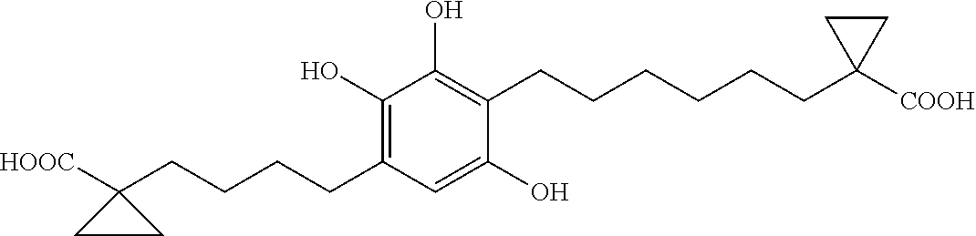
C1(O)=C(CCCCCCC2([COOH])CC2)C(O)=CC(CCCCC2([HOOC])CC2)=C1O
